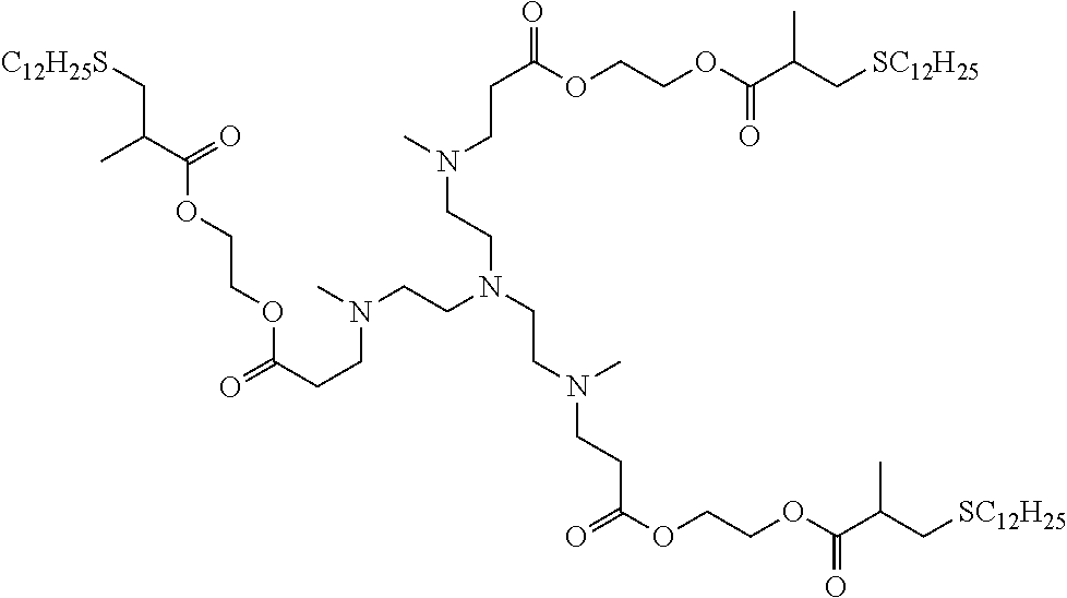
CN(CCC(=O)OCCOC(C(C[SC12H25])C)=O)CCN(CCN(CCC(OCCOC(C(C[SC12H25])C)=O)=O)C)CCN(C)CCC(OCCOC(C(C[C12H25S])C)=O)=O
